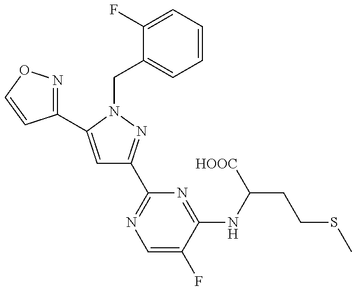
C1(C2=CC(C3=NC=C(F)C(NC(CCSC)[HOOC])=N3)=NN2CC2=CC=CC=C2F)=NOC=C1
